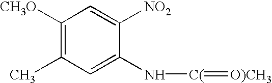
C1([CH3O])=C(C)C=C(N[C(]=[O)CH3])C([NO2])=C1
